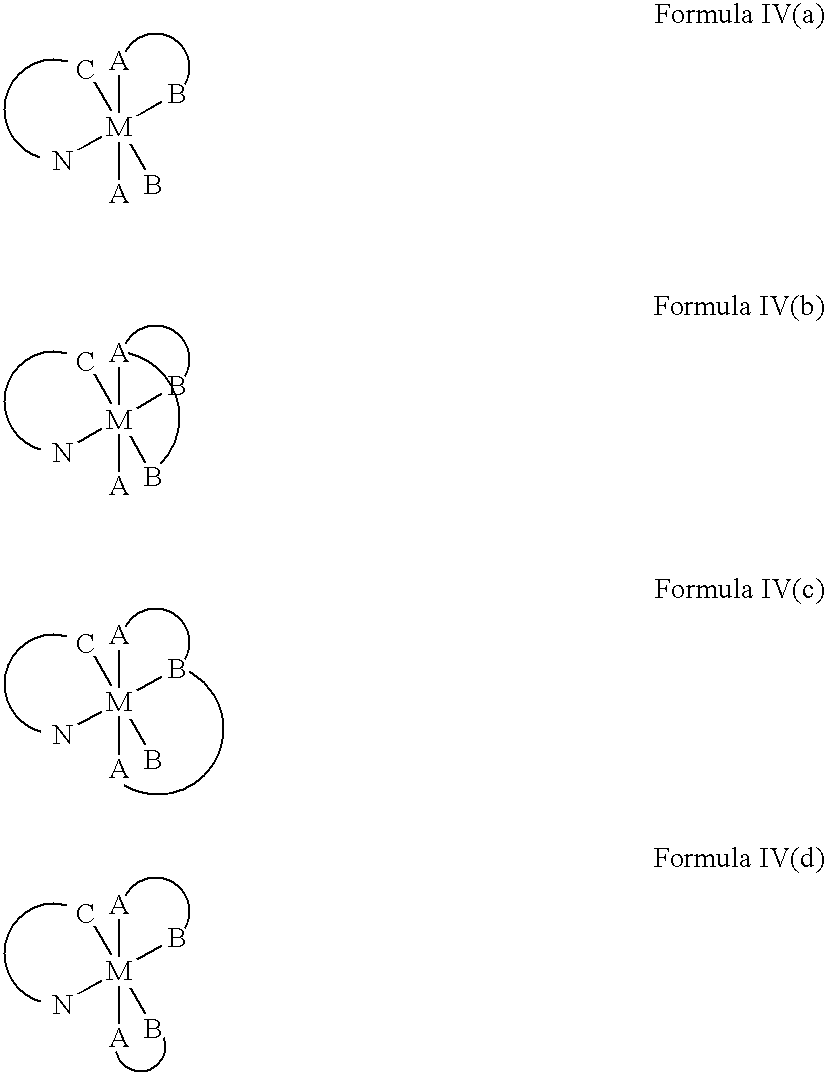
[M]([A])(B)(N)([A])(C)B.[M]([A])(B)(N)([A])(C)B.[M]([A])(B)(N)([A])(C)B.[M]([A])(B)(N)([A])(C)B
